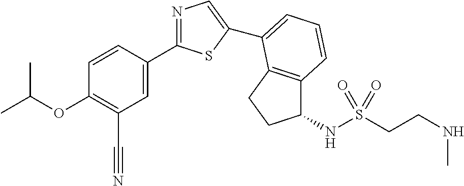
C1=CC(C2=NC=C(C3=CC=CC4=C3CCC4NS(CCNC)(=O)=O)S2)=CC(C#N)=C1OC(C)C
